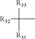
[R32]C(C)([R31])[R33]
